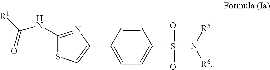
C1(NC([R1])=O)=NC(C2=CC=C(S(N([R5])[R6])(=O)=O)C=C2)=CS1
